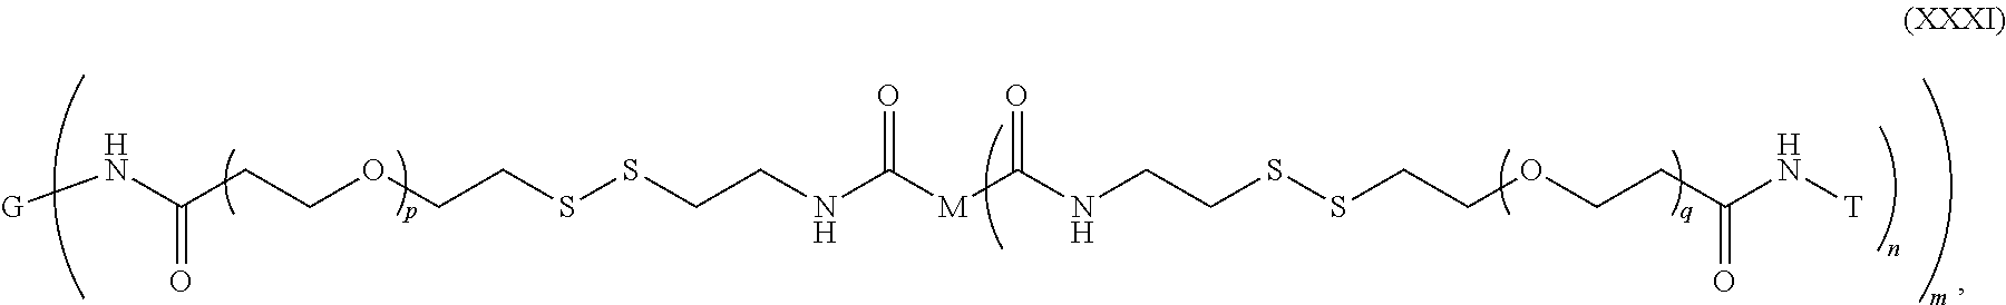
[G]NC(CCOCCSSCCNC([M]C(NCCSSCCOCCC(N[T])=O)=O)=O)=O
